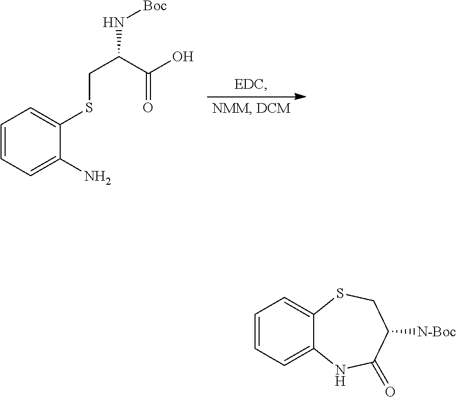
C1=CC=C(N)C(SCC(C(O)=O)N[Boc])=C1.C1=CC=C2C(=C1)SCC([N-Boc])C(=O)N2
